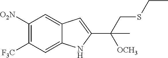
C1=C2C(=CC([O2N])=C1[F3C])C=C(C(CSCC)([OCH3])C)N2
